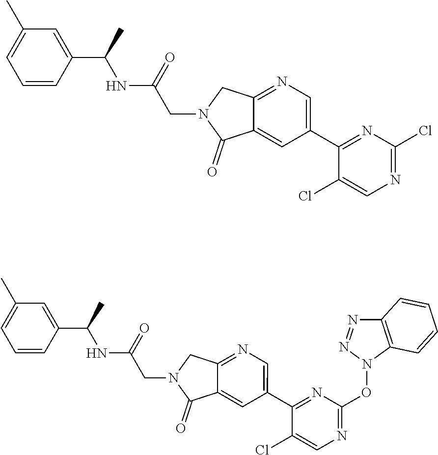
C1(Cl)=CN=C(Cl)N=C1C1=CN=C2C(=C1)C(=O)N(CC(NC(C1=CC(C)=CC=C1)C)=O)C2.C1(C2=CN=C3C(=C2)C(=O)N(CC(NC(C2=CC(C)=CC=C2)C)=O)C3)=NC(ON2C3=C(C=CC=C3)N=N2)=NC=C1Cl
